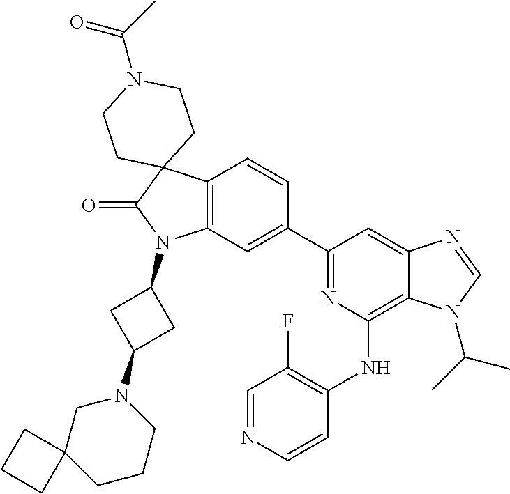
C12=C(C=C(C3=NC(NC4=C(F)C=NC=C4)=C4C(=C3)N=CN4C(C)C)C=C1)N(C1CC(N3CC4(CCC3)CCC4)C1)C(=O)C21CCN(C(=O)C)CC1
